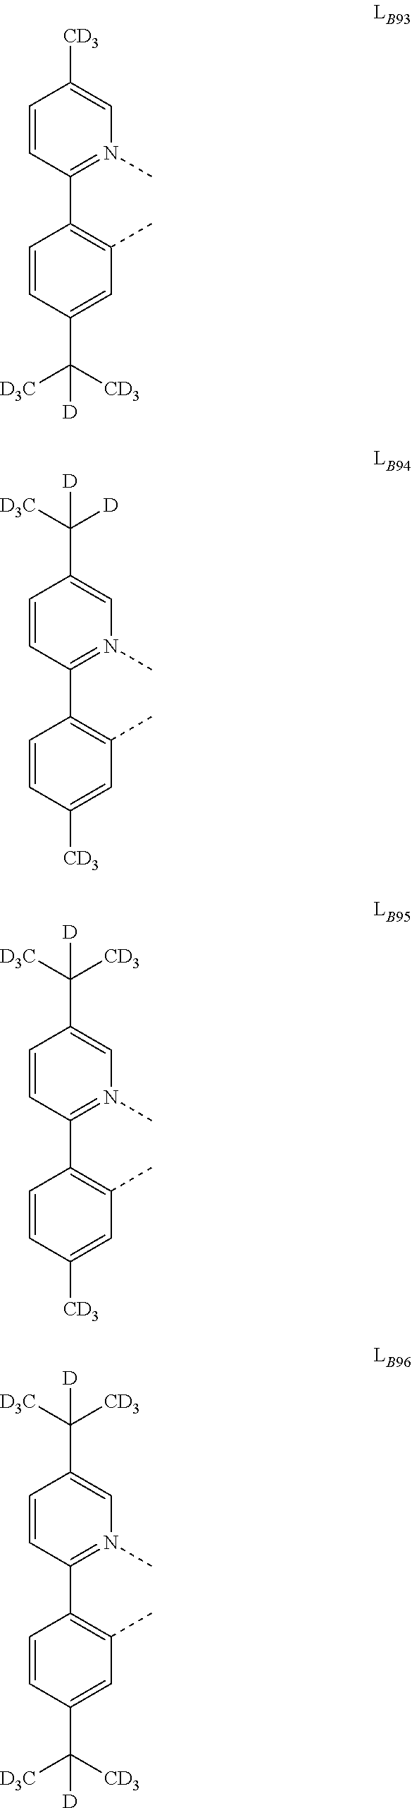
C1=CC([CD3])=CN(C)=C1C1=C(C)C=C(C([D])([D3C])[CD3])C=C1.C1=CC(C([D])([D])[D3C])=CN(C)=C1C1=C(C)C=C([CD3])C=C1.C1=CC(C([D])([D3C])[CD3])=CN(C)=C1C1=C(C)C=C([CD3])C=C1.C1(C([D])([D3C])[CD3])=CN(C)=C(C2=C(C)C=C(C([D])([D3C])[CD3])C=C2)C=C1
